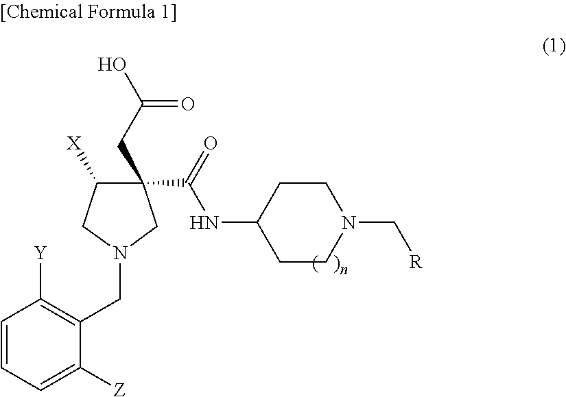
C1=CC=C([Z])C(CN2CC(CC(O)=O)(C(=O)NC3CCN(C[R])CC3)C([X])C2)=C1[Y]
